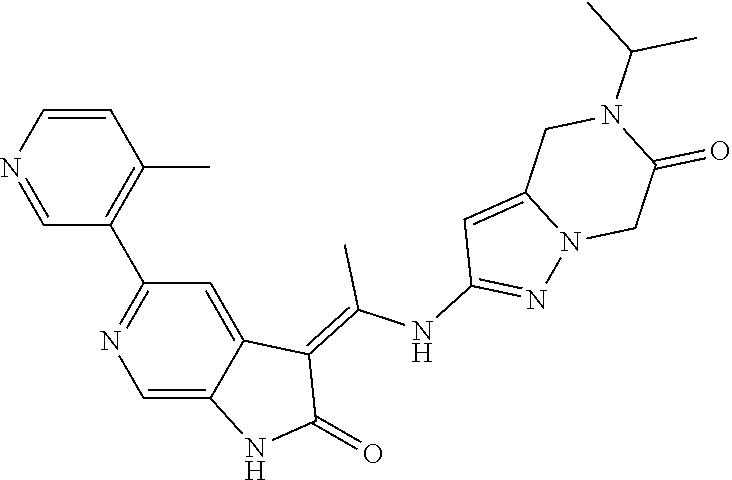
C1=CN=CC(C2=NC=C3C(=C2)C(=C(NC2=NN4C(=C2)CN(C(C)C)C(=O)C4)C)C(=O)N3)=C1C
